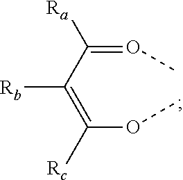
O(=C(C(=C(OC)[Rc])[Rb])[Ra])C
